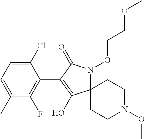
C12(N(OCCOC)C(=O)C(C3=C(F)C(C)=CC=C3Cl)=C1O)CCN(OC)CC2
